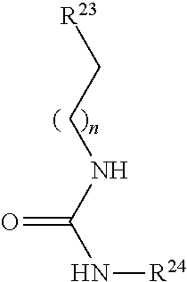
[R23]CCNC(N[R24])=O
